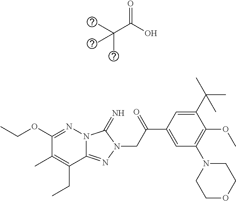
N12C(=NN(CC(C3=CC(N4CCOCC4)=C(OC)C(C(C)(C)C)=C3)=O)C1=N)C(CC)=C(C)C(OCC)=N2.C(C(O)=O)(C)(C)C
